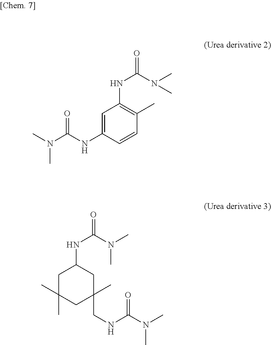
C1=C(NC(N(C)C)=O)C=CC(C)=C1NC(N(C)C)=O.C1C(C)(C)CC(C)(CNC(=O)N(C)C)CC1NC(N(C)C)=O
